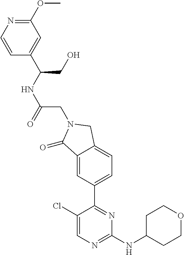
C1(=O)C2=CC(C3=NC(NC4CCOCC4)=NC=C3Cl)=CC=C2CN1CC(NC(CO)C1=CC(OC)=NC=C1)=O
